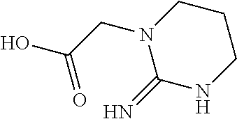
N1(CC(O)=O)C(=N)NCCC1
